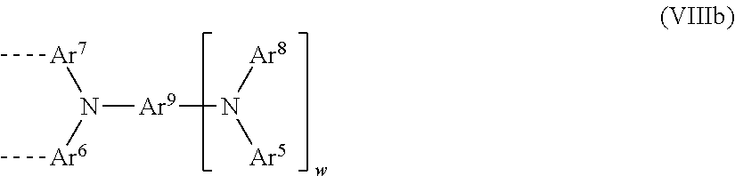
N([Ar9]N([Ar5])[Ar8])([Ar7]C)[Ar6]C
